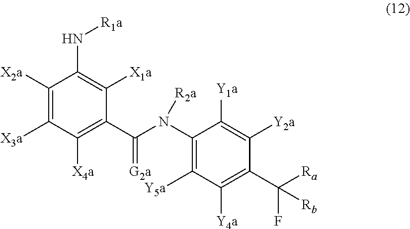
C1([X2a])=C([X3a])C([X4a])=C(C(N(C2=C([Y5a])C([Y4a])=C(C([Ra])(F)[Rb])C([Y2a])=C2[Y1a])[R2a])=[G2a])C([X1a])=C1N[R1a]
